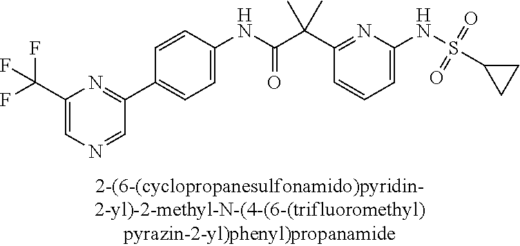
C1(NC(=O)C(C2=NC(NS(C3CC3)(=O)=O)=CC=C2)(C)C)=CC=C(C2=NC(C(F)(F)F)=CN=C2)C=C1
